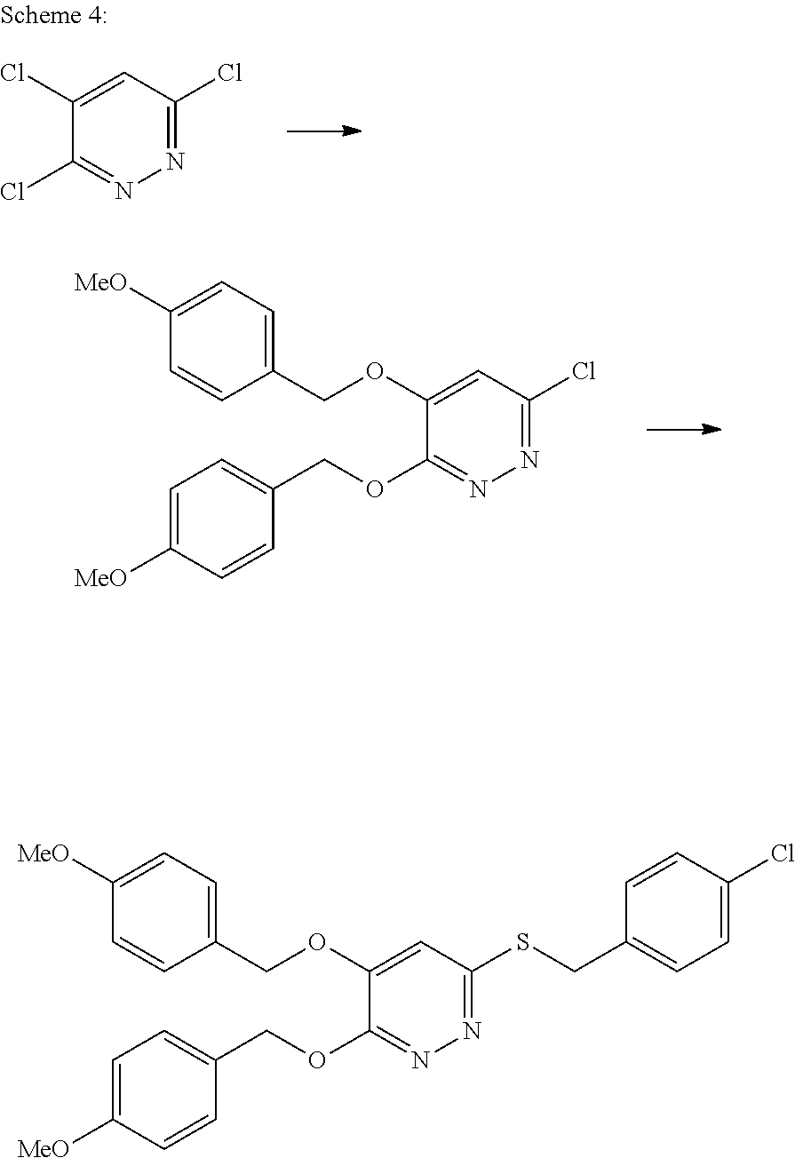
N1=C(Cl)C=C(Cl)C(Cl)=N1.N1=C(Cl)C=C(OCC2=CC=C([MeO])C=C2)C(OCC2=CC=C([MeO])C=C2)=N1.N1=C(SCC2=CC=C(Cl)C=C2)C=C(OCC2=CC=C([MeO])C=C2)C(OCC2=CC=C([MeO])C=C2)=N1
